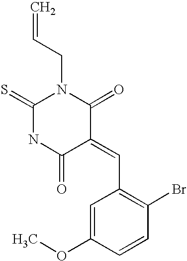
C=CCN1C(=S)NC(=O)C(=CC2=C(Br)C=CC(OC)=C2)C1=O
